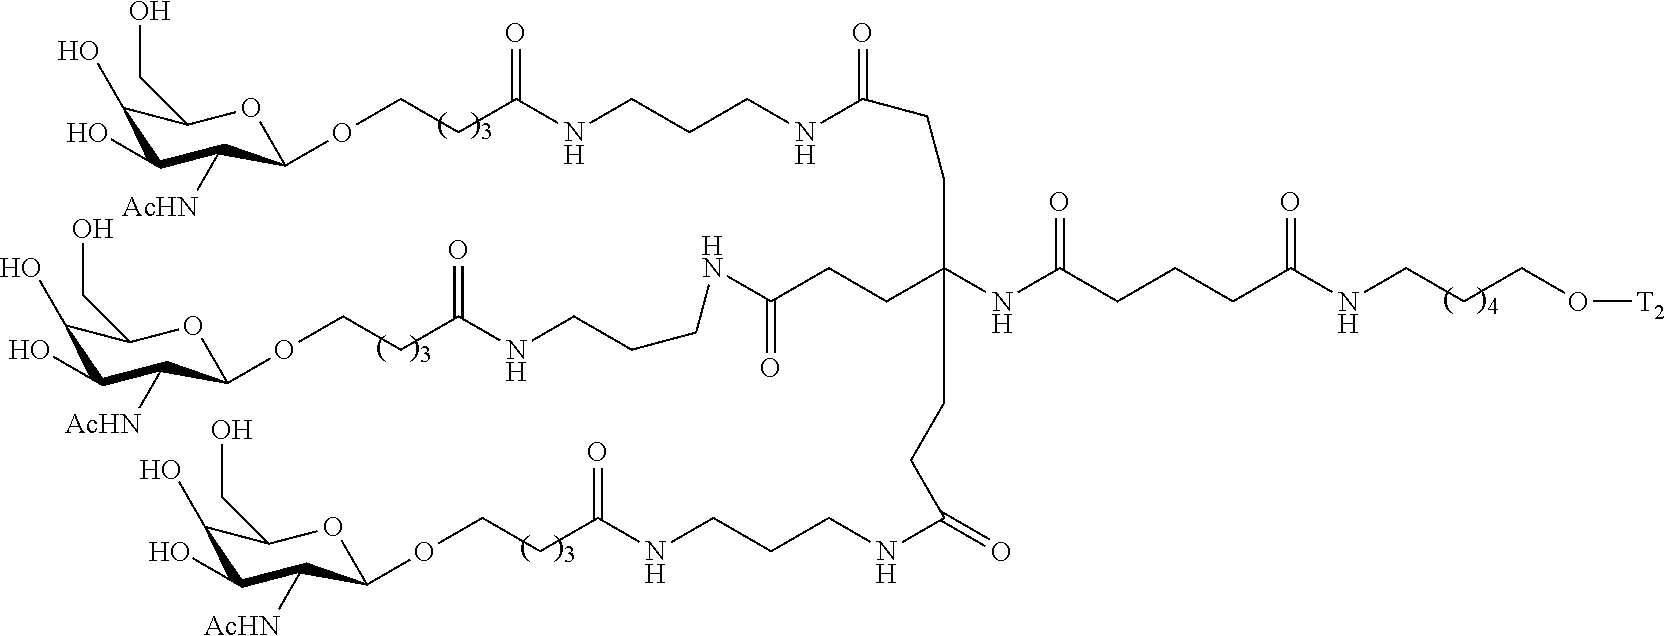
C1(O)C(O)C([AcHN])C(OCCC(NCCCNC(CCC(NC(CCCC(NCCCO[T2])=O)=O)(CCC(NCCCNC(CCOC2C([AcHN])C(O)C(O)C(CO)O2)=O)=O)CCC(NCCCNC(CCOC2C([AcHN])C(O)C(O)C(CO)O2)=O)=O)=O)=O)OC1CO
